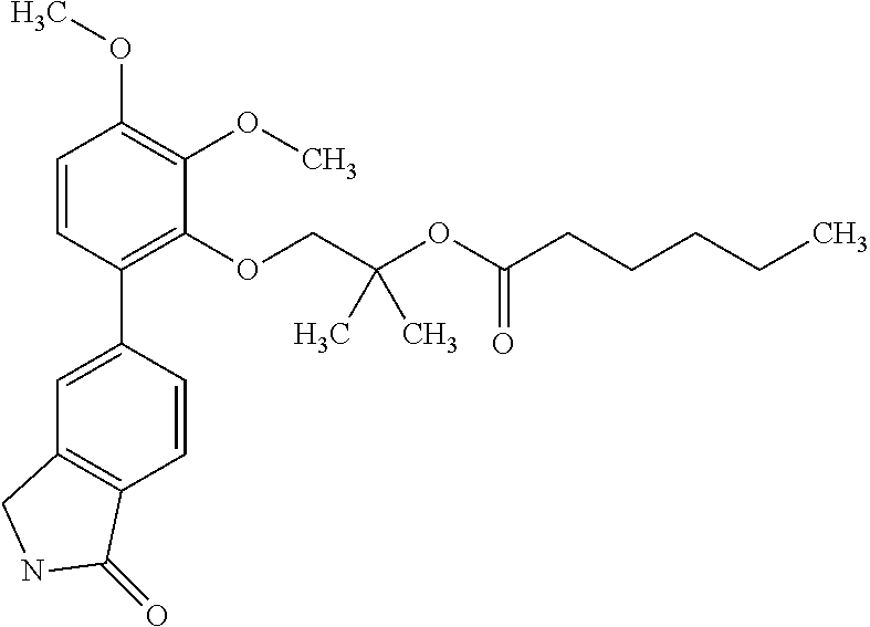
C1=CC(C2=CC3=C(C=C2)C(=O)NC3)=C(OCC(OC(CCCCC)=O)(C)C)C(OC)=C1OC
